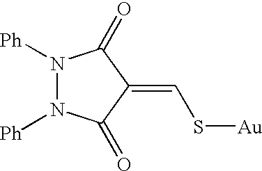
C(S[Au])=C1C(=O)N([Ph])N([Ph])C1=O
